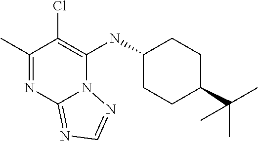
C1(C)=NC2=NC=NN2C(NC2CCC(C(C)(C)C)CC2)=C1Cl
